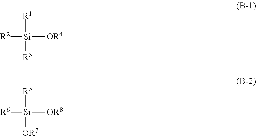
[R2][Si]([OR4])([R1])[R3].[R6][Si]([OR8])([R5])[OR7]
